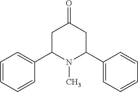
C1C(C2=CC=CC=C2)N(C)C(C2=CC=CC=C2)CC1=O
